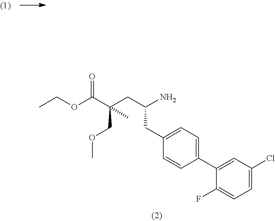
O(C(C(CC(N)CC1=CC=C(C2=CC(Cl)=CC=C2F)C=C1)(COC)C)=O)CC
